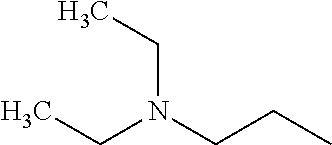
C(N(CCC)CC)C
